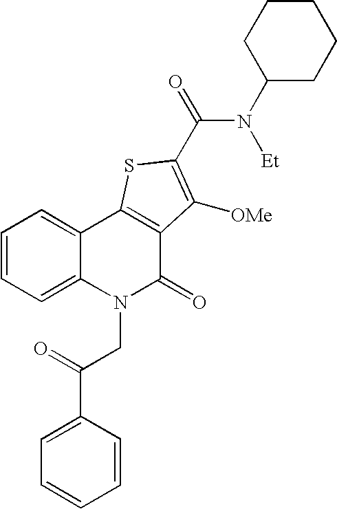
N(C(=O)C1=C([OMe])C2=C(C3=CC=CC=C3N(CC(=O)C3=CC=CC=C3)C2=O)S1)([Et])C1CCCCC1
